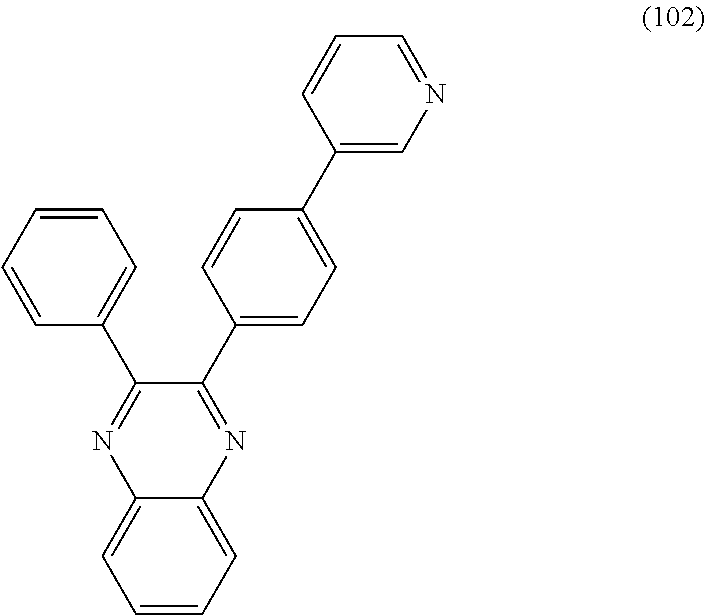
C1=CC=C2C(=C1)N=C(C1=CC=CC=C1)C(C1=CC=C(C3=CN=CC=C3)C=C1)=N2
